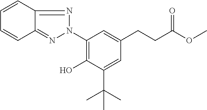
C1(N2N=C3C(=N2)C=CC=C3)=C(O)C(C(C)(C)C)=CC(CCC(OC)=O)=C1
